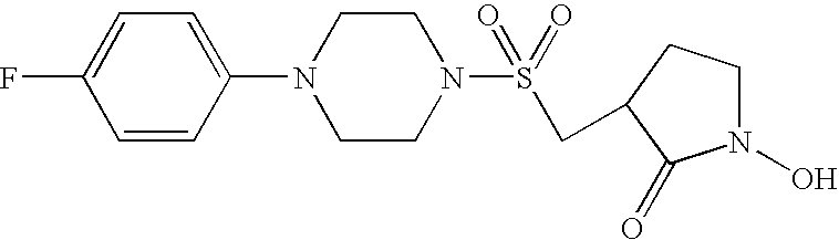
C1=CC(N2CCN(S(CC3CCN(O)C3=O)(=O)=O)CC2)=CC=C1F
